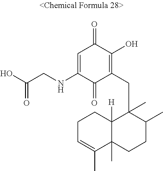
C1(NCC(O)=O)=CC(=O)C(O)=C(CC2(C)C3([H])C(C)(CCC2C)C(C)=CCC3)C1=O
